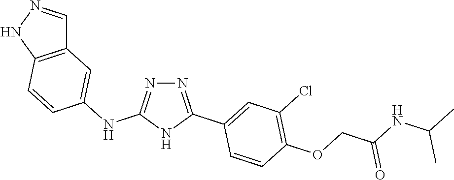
N1=C(C2=CC(Cl)=C(OCC(NC(C)C)=O)C=C2)NC(NC2=CC3=C(NN=C3)C=C2)=N1
